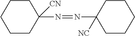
C1CCCCC1(N=NC1([NC])CCCCC1)[CN]
